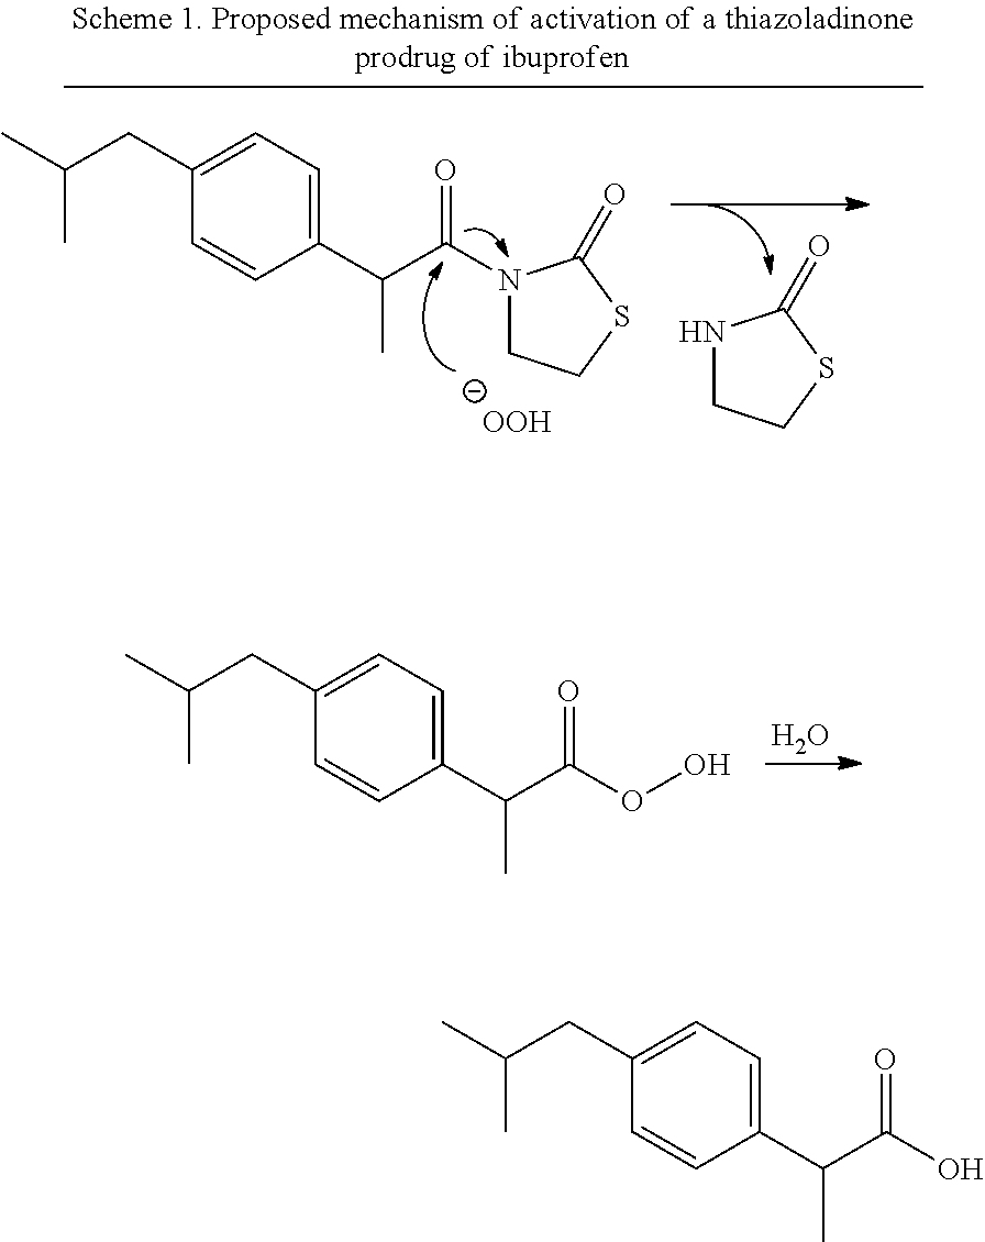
C1=C(CC(C)C)C=CC(C(C(OO)=O)C)=C1.O.C1=C(CC(C)C)C=CC(C(C(N2CCSC2=O)=O)C)=C1.[OOH].N1CCSC1=O.C1=C(CC(C)C)C=CC(C(C(O)=O)C)=C1
